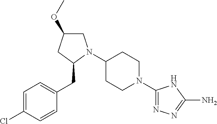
ClC1=CC=C(CC2N(C3CCN(C4=NN=C(N)N4)CC3)CC(OC)C2)C=C1
